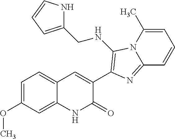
C1=C(C)N2C(=NC(C3=CC4=CC=C(OC)C=C4NC3=O)=C2NCC2=CC=CN2)C=C1
